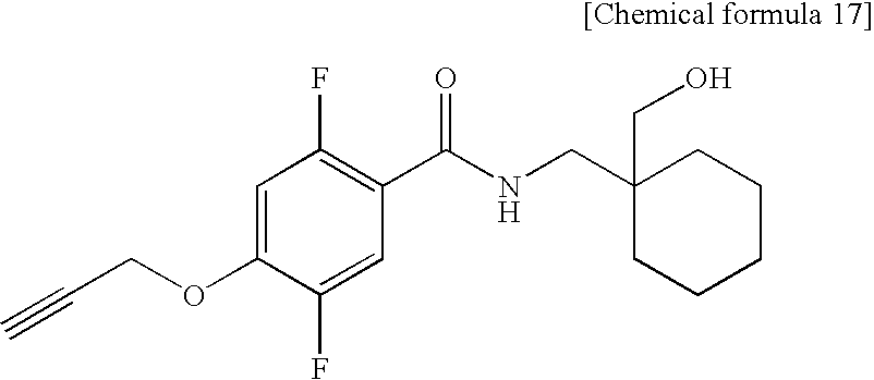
C1=C(OCC#C)C(F)=CC(C(NCC2(CO)CCCCC2)=O)=C1F
